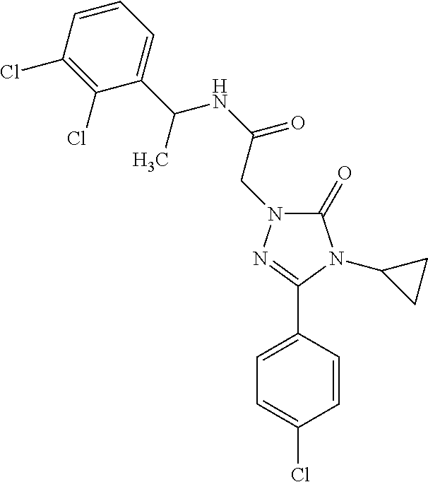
C1(=O)N(CC(NC(C2=CC=CC(Cl)=C2Cl)C)=O)N=C(C2=CC=C(Cl)C=C2)N1C1CC1
